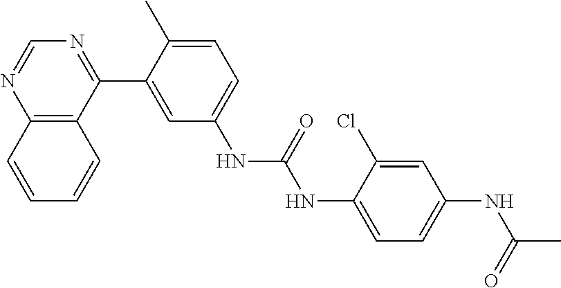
C12=C(C(C3=CC(NC(NC4=CC=C(NC(C)=O)C=C4Cl)=O)=CC=C3C)=NC=N1)C=CC=C2
